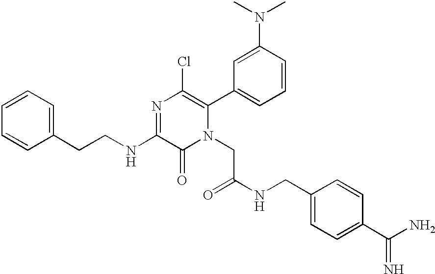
C1=CC=CC(CCNC2=NC(Cl)=C(C3=CC=CC(N(C)C)=C3)N(CC(=O)NCC3=CC=C(C(N)=N)C=C3)C2=O)=C1
